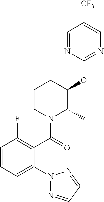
C1=CC=C(N2N=CC=N2)C(C(=O)N2C(C)C(OC3=NC=C([CF3])C=N3)CCC2)=C1F
